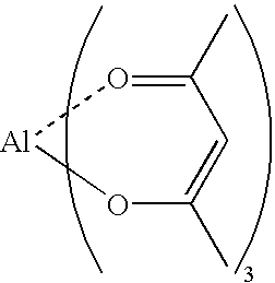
O1C(C)=CC(C)=O[Al]1
